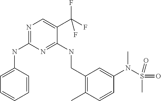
C1=C(NC2=NC=C(C(F)(F)F)C(NCC3=C(C)C=CC(N(S(=O)(C)=O)C)=C3)=N2)C=CC=C1
